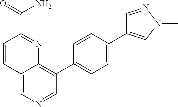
C1=CC2=CN=CC(C3=CC=C(C4=CN(C)N=C4)C=C3)=C2N=C1C(=O)N
